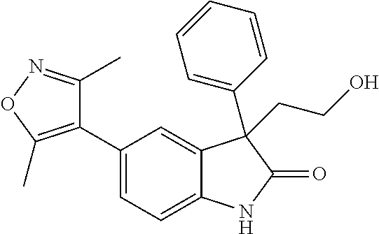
C1=C(C2=C(C)ON=C2C)C=C2C(=C1)NC(=O)C2(C1=CC=CC=C1)CCO
